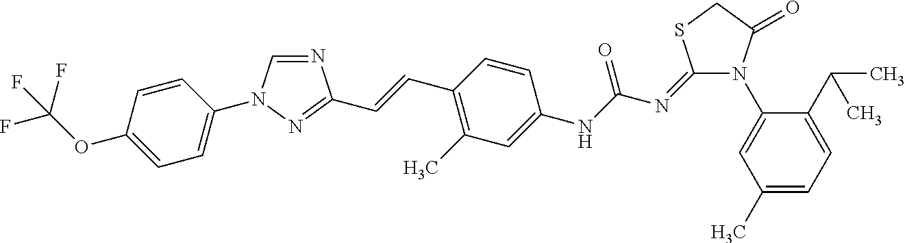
N1=CN(C2=CC=C(OC(F)(F)F)C=C2)N=C1C=CC1=C(C)C=C(NC(N=C2N(C3=CC(C)=CC=C3C(C)C)C(=O)CS2)=O)C=C1
